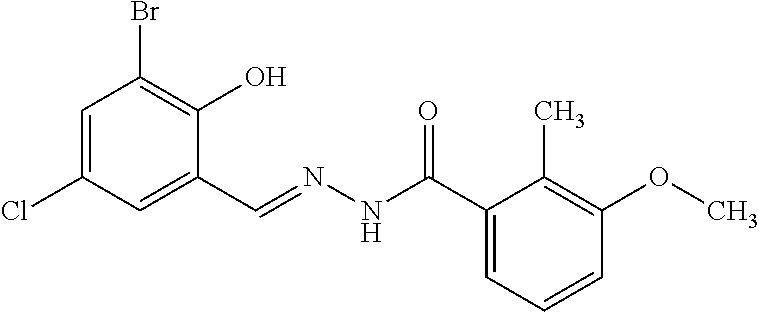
C1=C(Cl)C=C(C=NNC(C2=CC=CC(OC)=C2C)=O)C(O)=C1Br
